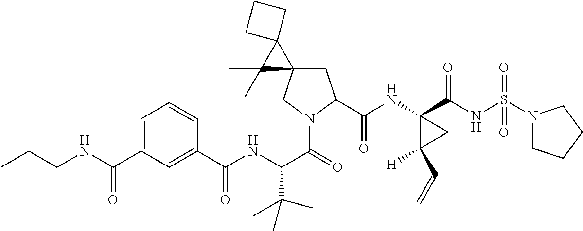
N(C(C(=O)N1CC2(CC1C(NC1(C(NS(N3CCCC3)(=O)=O)=O)C([H])(C=C)C1)=O)C(C)(C)C21CCC1)C(C)(C)C)C(C1=CC(C(NCCC)=O)=CC=C1)=O
